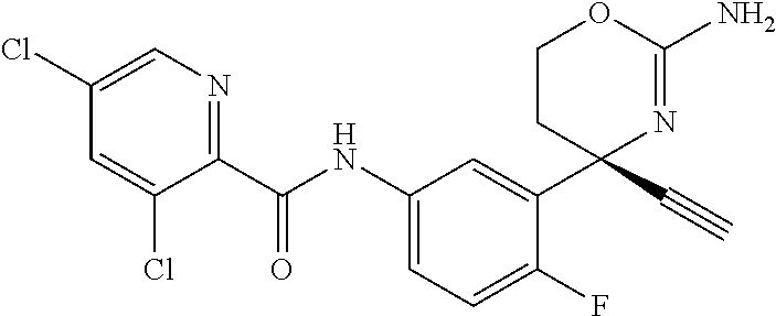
C1(C(NC2=CC=C(F)C(C3(C#C)N=C(N)OCC3)=C2)=O)=NC=C(Cl)C=C1Cl
